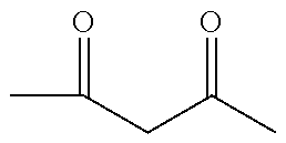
CC(=O)CC(C)=O
